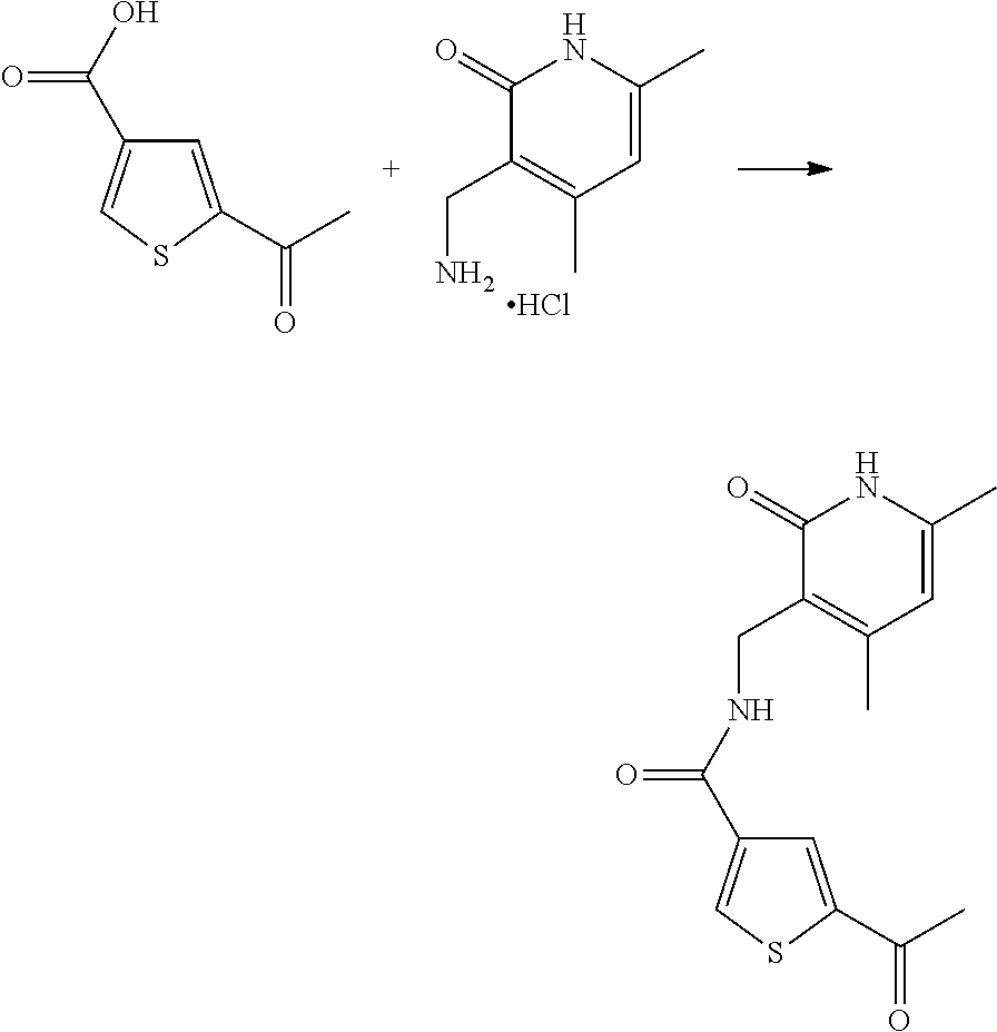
C1(=O)C(CN)=C(C)C=C(C)N1.Cl.OC(=O)C1=CSC(C(C)=O)=C1.N(C(=O)C1=CSC(C(C)=O)=C1)CC1=C(C)C=C(C)NC1=O
